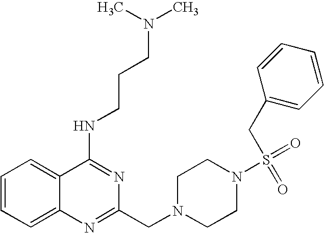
C1=CC=C2C(=C1)C(NCCCN(C)C)=NC(CN1CCN(S(CC3=CC=CC=C3)(=O)=O)CC1)=N2
